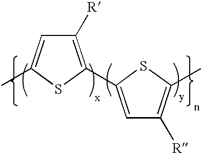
C1([R])=C(C2=CC([R])=C(C)S2)SC(C)=C1
